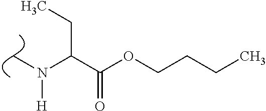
C(C(OCCCC)=O)(N(C)[H])CC
